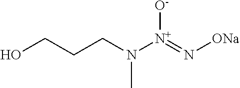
C(CCN(C)[N+](=N[ONa])[O-])O
